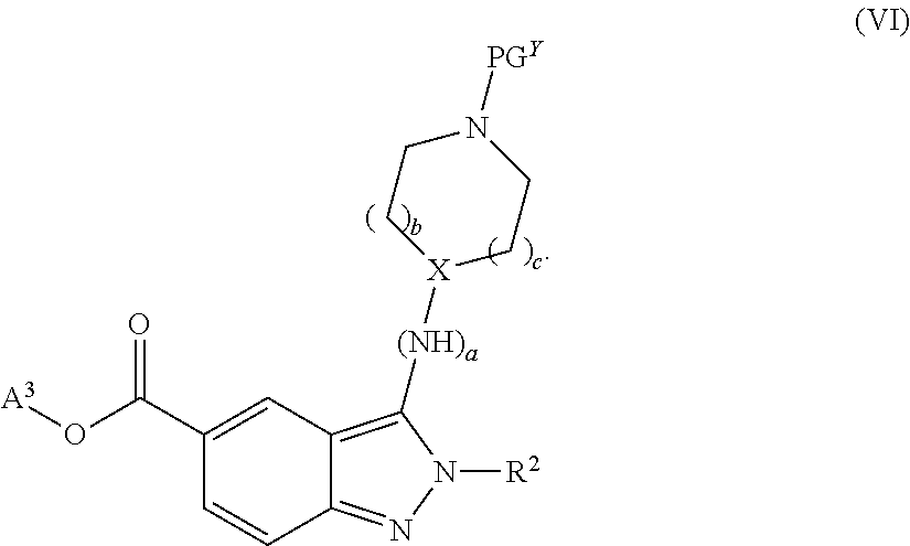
C1(C(O[A3])=O)=CC2=C([(NH)a][X]3CCN([PGY])CC3)N([R2])N=C2C=C1
